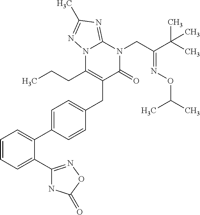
C1=CC=C(C2=NOC(=O)N2)C(C2=CC=C(CC3=C(CCC)N4C(=NC(C)=N4)N(CC(C(C)(C)C)=NOC(C)C)C3=O)C=C2)=C1
